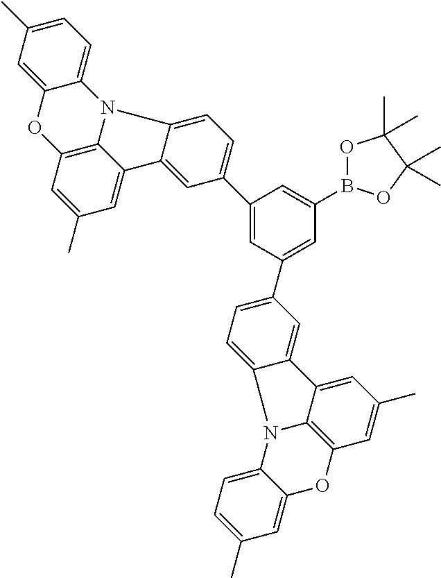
C1(C2=CC=C3C(=C2)C2=CC(C)=CC4=C2N3C2=CC=C(C)C=C2O4)=CC(C2=CC=C3C(=C2)C2=CC(C)=CC4=C2N3C2=CC=C(C)C=C2O4)=CC(B2OC(C)(C)C(C)(C)O2)=C1
